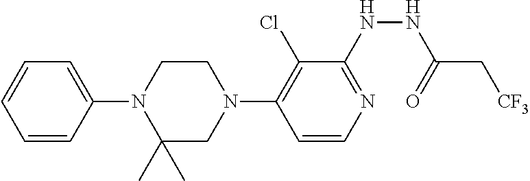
C1=CC(N2C(C)(C)CN(C3=C(Cl)C(NNC(C[CF3])=O)=NC=C3)CC2)=CC=C1
